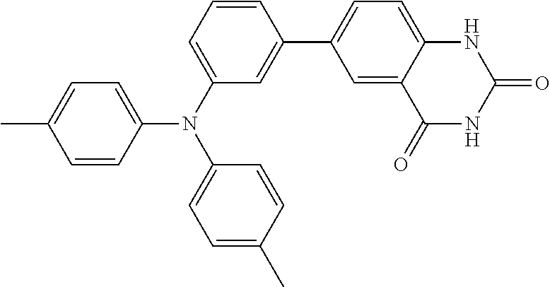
C1(N(C2=CC=C(C)C=C2)C2=CC=C(C)C=C2)=CC=CC(C2=CC=C3C(=C2)C(=O)NC(=O)N3)=C1
